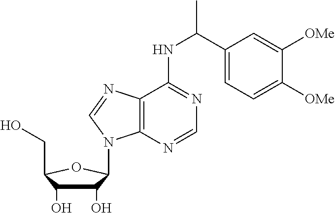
C1(O)C(O)C(CO)OC1N1C2=C(N=C1)C(NC(C)C1=CC=C([OMe])C([OMe])=C1)=NC=N2
